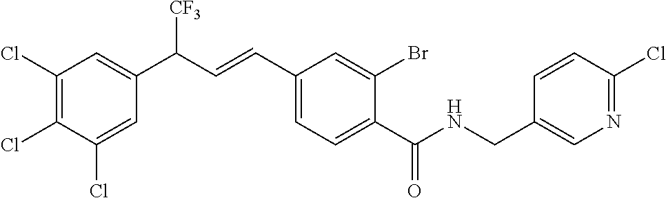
C1(Cl)=C(Cl)C(Cl)=CC(C(C=CC2=CC=C(C(=O)NCC3=CN=C(Cl)C=C3)C(Br)=C2)[CF3])=C1
